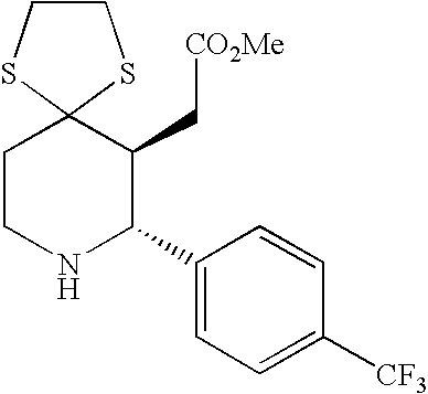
C1CNC(C2=CC=C([CF3])C=C2)C(C[CO2Me])C12SCCS2
